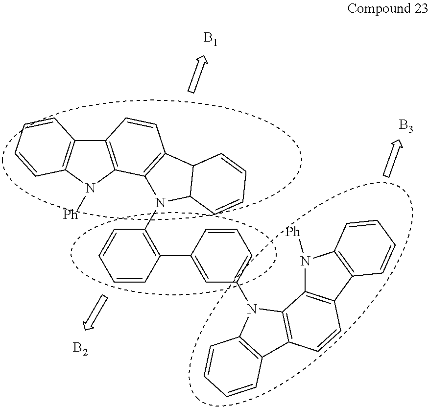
C1=CC(C2=CC(N3C4=C(C=CC5=C4N([Ph])C4=C5C=CC=C4)C4=C3C=CC=C4)=CC=C2)=C(N2C3=C(C=CC4=C3N([Ph])C3=C4C=CC=C3)C3C2C=CC=C3)C=C1.[B1].[B2].[B3]
